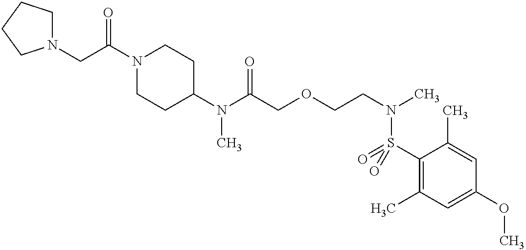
N1(CC(N2CCC(N(C(COCCN(C)S(C3=C(C)C=C(OC)C=C3C)(=O)=O)=O)C)CC2)=O)CCCC1
